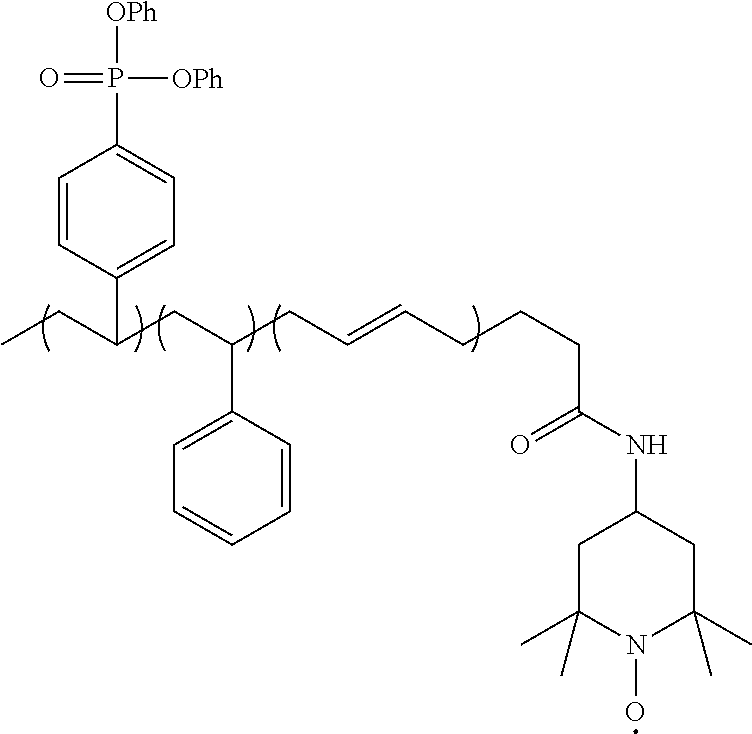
C1=CC(C(CC)CC(CC=CCCCC(NC2CC(C)(C)N(O)C(C)(C)C2)=O)C2=CC=CC=C2)=CC=C1P([OPh])(=O)[OPh]
